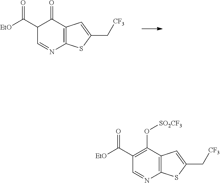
C1(C([EtO])=O)C=NC2=C(C1=O)C=C(C[CF3])S2.C1(C([EtO])=O)=C(O[SO2CF3])C2=C(N=C1)SC(C[CF3])=C2
